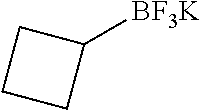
C1([BF3K])CCC1
